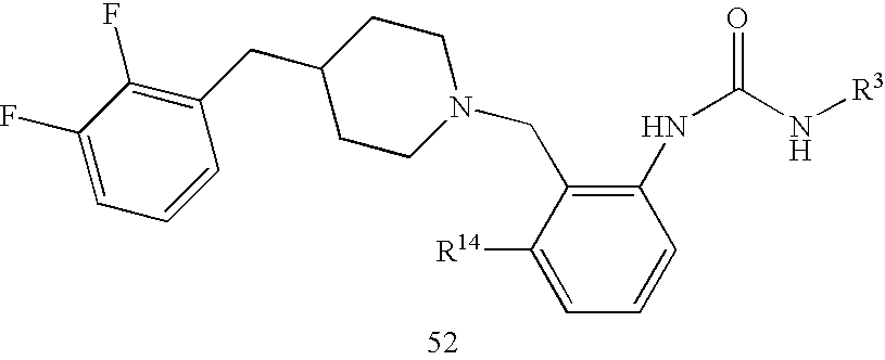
C1(F)=CC=CC(CC2CCN(CC3=C(NC(=O)N[R3])C=CC=C3[R14])CC2)=C1F
